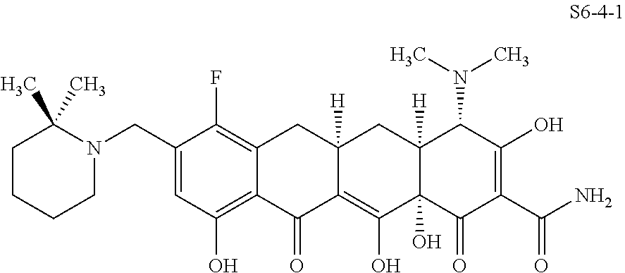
C1(CN2C(C)(C)CCCC2)=CC(O)=C2C(=C1F)CC1([H])C(=C(O)C3(O)C([H])(C1)C(N(C)C)C(O)=C(C(N)=O)C3=O)C2=O
